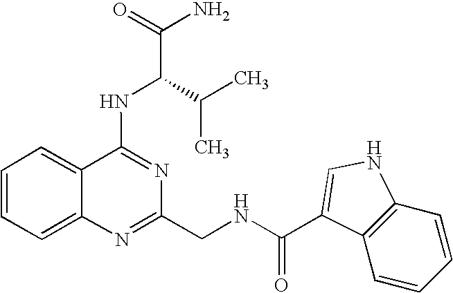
C1=C2C(=CC=C1)C(NC(C(C)C)C(N)=O)=NC(CNC(=O)C1=CNC3=C1C=CC=C3)=N2
